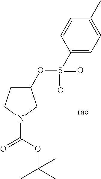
C1(OS(C2=CC=C(C)C=C2)(=O)=O)CCN(C(=O)OC(C)(C)C)C1
